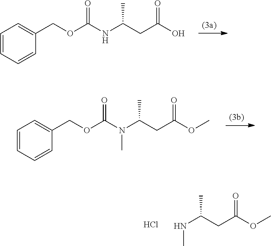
C1=CC=CC(COC(NC(CC(O)=O)C)=O)=C1.C1=CC=CC(COC(N(C(CC(OC)=O)C)C)=O)=C1.N(C(CC(OC)=O)C)C.Cl
